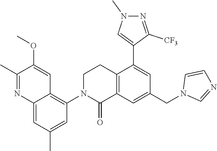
C12=C(C=C(CN3C=NC=C3)C=C1C1=CN(C)N=C1[CF3])C(=O)N(C1=C3C(=CC(C)=C1)N=C(C)C(OC)=C3)CC2
